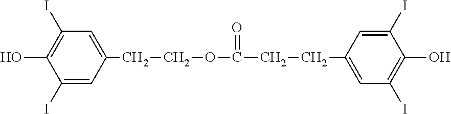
C1=C(CCOC(=O)CCC2=CC(I)=C(O)C(I)=C2)C=C(I)C(O)=C1I
